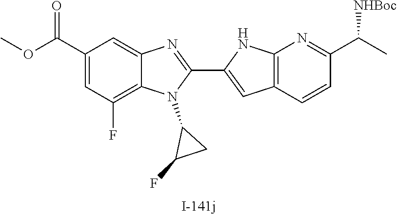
C1(C(OC)=O)=CC(F)=C2C(=C1)N=C(C1=CC3=C(N1)N=C(C(C)[NHBoc])C=C3)N2C1C(F)C1
